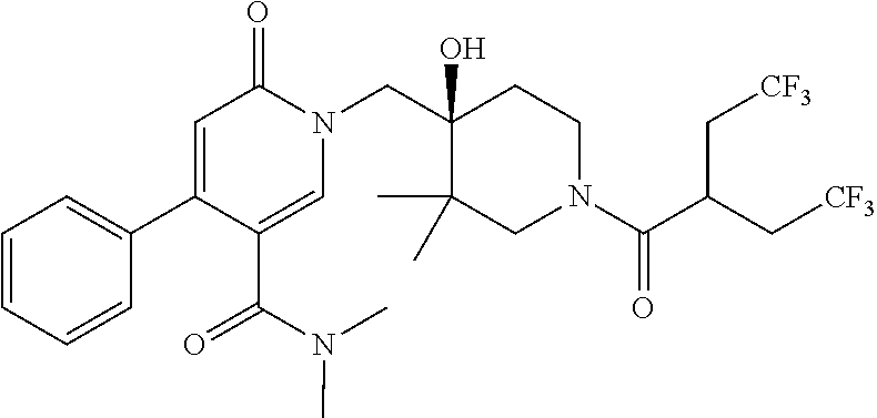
C1=CC=CC(C2=CC(=O)N(CC3(O)C(C)(C)CN(C(C(C[CF3])C[CF3])=O)CC3)C=C2C(=O)N(C)C)=C1
